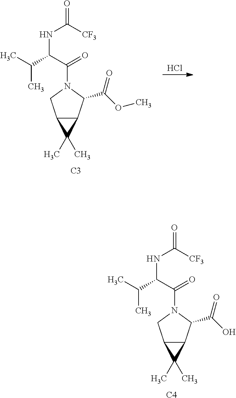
Cl.[C3].C12C(C(C(OC)=O)N(C(C(C(C)C)NC(=O)[CF3])=O)C1)C2(C)C.[C4].C12C(C(C(O)=O)N(C(C(C(C)C)NC(=O)[CF3])=O)C1)C2(C)C
